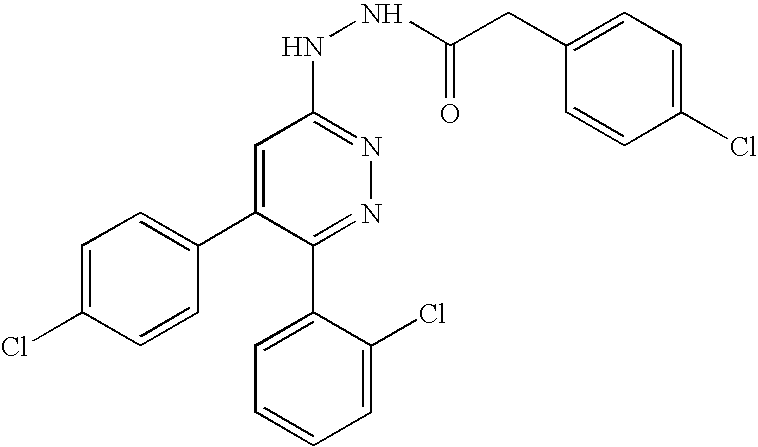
C1=C(Cl)C=CC(C2=CC(NNC(CC3=CC=C(Cl)C=C3)=O)=NN=C2C2=CC=CC=C2Cl)=C1
